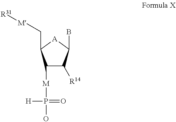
C1([M]P(=O)(O)[H])C([R14])C(B)[A]C1C[M][R31]
